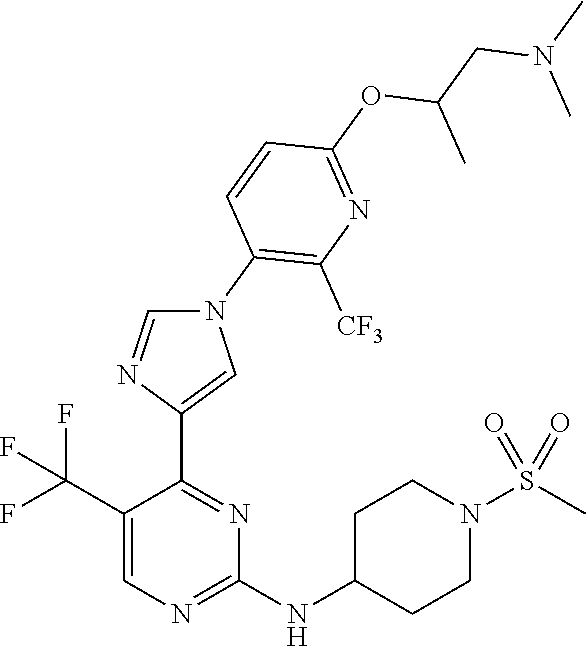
N1(C2=C([CF3])N=C(OC(CN(C)C)C)C=C2)C=NC(C2=NC(NC3CCN(S(C)(=O)=O)CC3)=NC=C2C(F)(F)F)=C1
